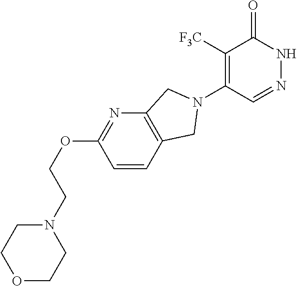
C1([F3C])=C(N2CC3=C(N=C(OCCN4CCOCC4)C=C3)C2)C=NNC1=O
